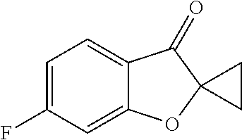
C1=C(F)C=C2C(=C1)C(=O)C1(O2)CC1
